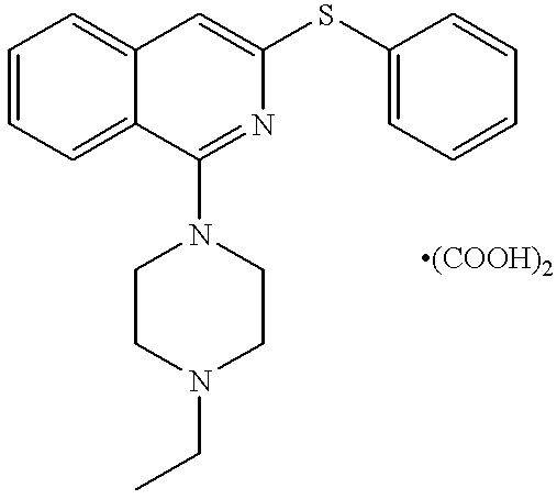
C12=CC=CC=C1C(N1CCN(CC)CC1)=NC(SC1=CC=CC=C1)=C2
